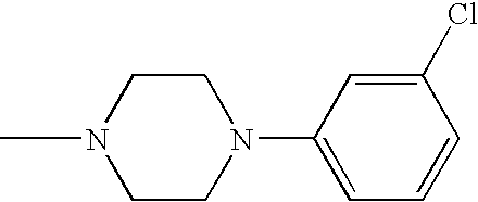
CN1CCN(C2=CC=CC(Cl)=C2)CC1
